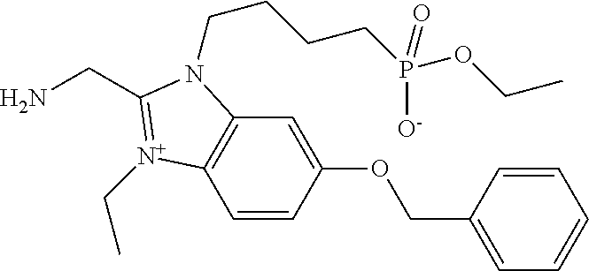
C1=CC(OCC2=CC=CC=C2)=CC2=C1[N+](CC)=C(CN)N2CCCCP(OCC)([O-])=O
